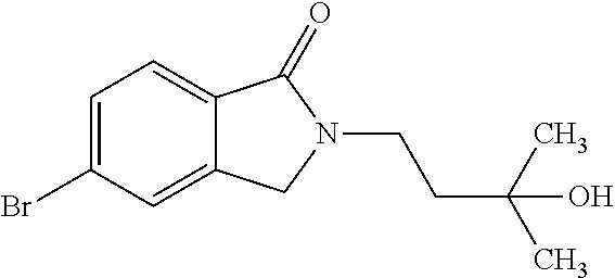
C1=C(Br)C=C2C(=C1)C(=O)N(CCC(C)(C)O)C2
